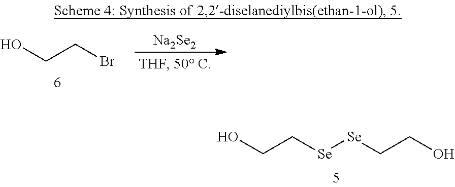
OCC[Se][Se]CCO.[Na2Se2].OCCBr
